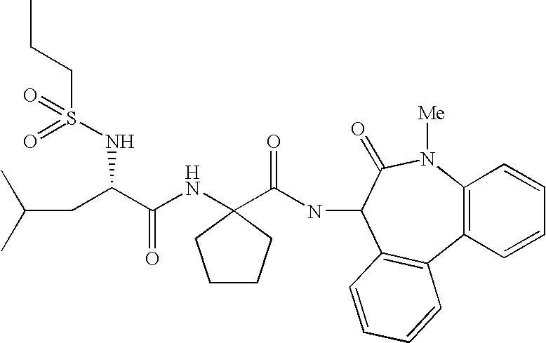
C(CC(C(NC1(C(NC2C3=C(C4=C(N([Me])C2=O)C=CC=C4)C=CC=C3)=O)CCCC1)=O)NS(CCC)(=O)=O)(C)C
